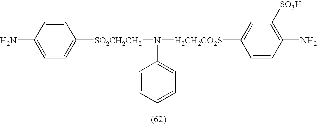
NC1=CC=C([SO2CH2CH2]N([H2CH2CO2S]C2=CC([SO3H])=C(N)C=C2)C2=CC=CC=C2)C=C1
